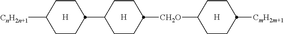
[H].[H].C1([CnH2n+1])CCC(C2CCC([CH2O]C3CCC([CmH2m+1])CC3)CC2)CC1.[H]
